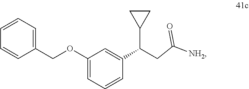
C1=CC(COC2=CC=CC(C(CC([NH2])=O)C3CC3)=C2)=CC=C1
